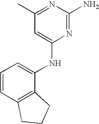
C1=CC2=C(C(NC3=CC(C)=NC(N)=N3)=C1)CCC2
